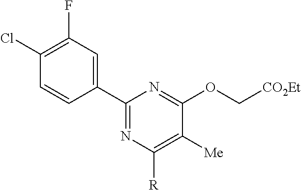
C1(C2=CC(F)=C(Cl)C=C2)=NC([R])=C([Me])C(OC[CO2Et])=N1
